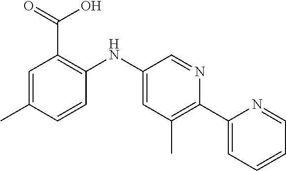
C1=C(C)C=CC(NC2=CC(C)=C(C3=CC=CC=N3)N=C2)=C1C(=O)O
